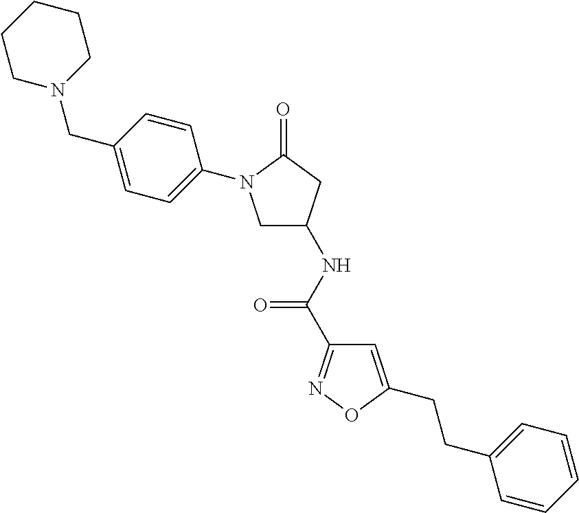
C1=CC=C(CCC2=CC(C(=O)NC3CN(C4=CC=C(CN5CCCCC5)C=C4)C(=O)C3)=NO2)C=C1
